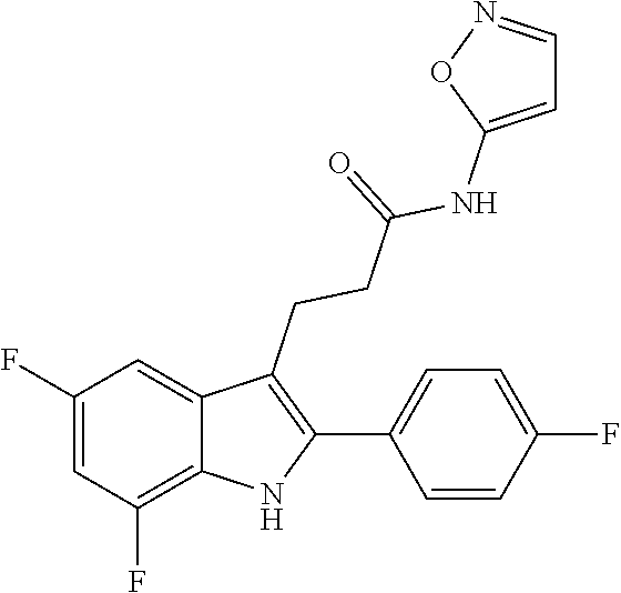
C1(C2=C(CCC(=O)NC3=CC=NO3)C3=CC(F)=CC(F)=C3N2)=CC=C(F)C=C1
